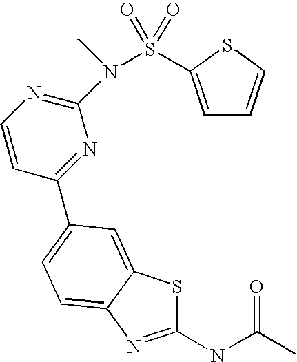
C1(NC(C)=O)=NC2=CC=C(C3=NC(N(S(=O)(=O)C4=CC=CS4)C)=NC=C3)C=C2S1
